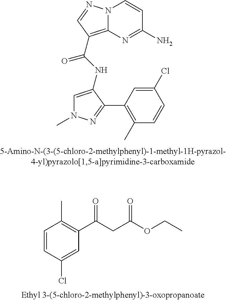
N12C(=C(C(NC3=CN(C)N=C3C3=C(C)C=CC(Cl)=C3)=O)C=N1)N=C(N)C=C2.C1=CC(Cl)=CC(C(=O)CC(=O)OCC)=C1C
